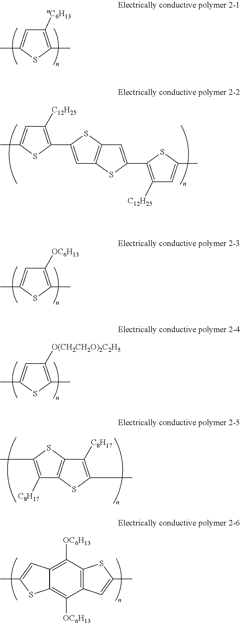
C1([nC6H13])=C(C)SC(C)=C1.C1([C12H25])=C(C2=CC3=C(S2)C=C(C2=C([C12H25])C=C(C)S2)S3)SC(C)=C1.C1([OC6H13])=C(C)SC(C)=C1.C1([O(CH2CH2O)2C2H5])=C(C)SC(C)=C1.C1([C8H17])=C(C)SC2=C1SC(C)=C2[C8H17].C12=C([OC6H13])C3=C(C([OC6H13])=C1SC(C)=C2)C=C(C)S3
